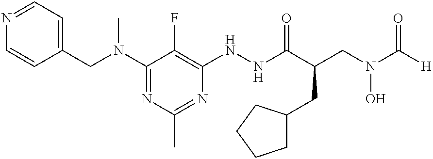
C1(N(CC2=CC=NC=C2)C)=NC(C)=NC(NNC(C(CN(C([H])=O)O)CC2CCCC2)=O)=C1F
